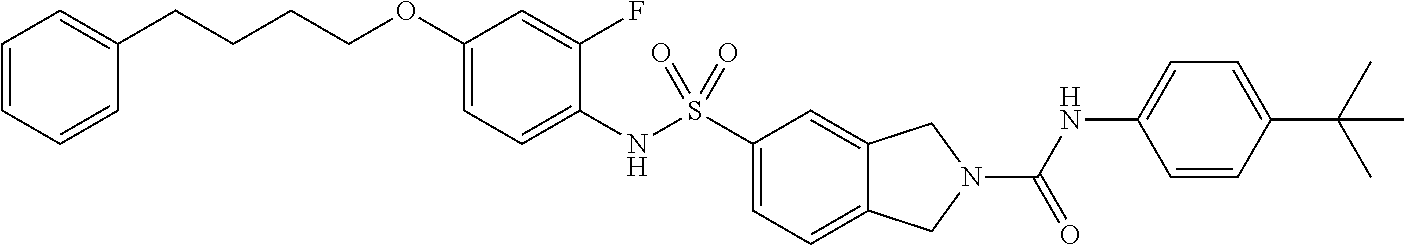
C1(OCCCCC2=CC=CC=C2)=CC=C(NS(C2=CC=C3C(=C2)CN(C(NC2=CC=C(C(C)(C)C)C=C2)=O)C3)(=O)=O)C(F)=C1
